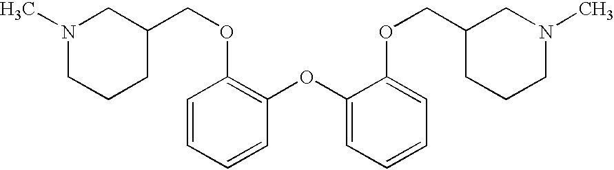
C1=CC=CC(OC2=CC=CC=C2OCC2CCCN(C)C2)=C1OCC1CN(C)CCC1
